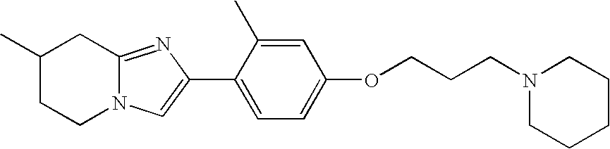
C1(C)CCN2C(=NC(C3=CC=C(OCCCN4CCCCC4)C=C3C)=C2)C1
